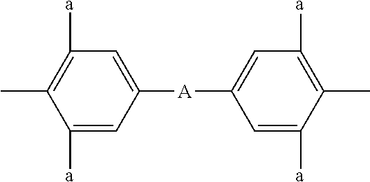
C1([a])=CC([A]C2=CC([a])=C(C)C([a])=C2)=CC([a])=C1C
